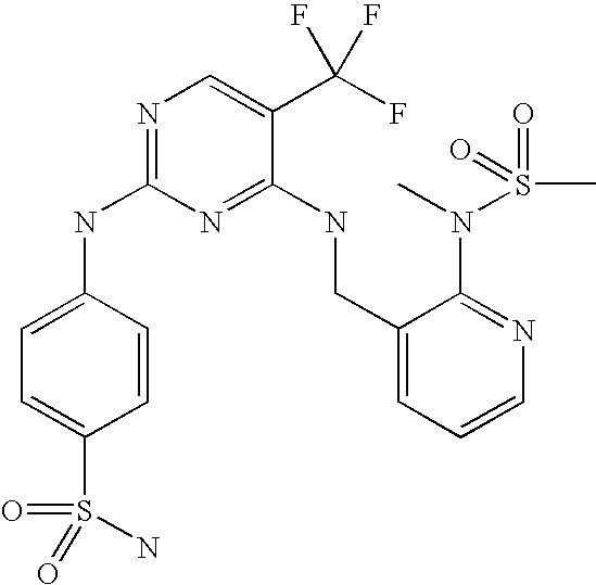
C1(CNC2=NC(NC3=CC=C(S(=O)(=O)N)C=C3)=NC=C2C(F)(F)F)=CC=CN=C1N(S(C)(=O)=O)C
